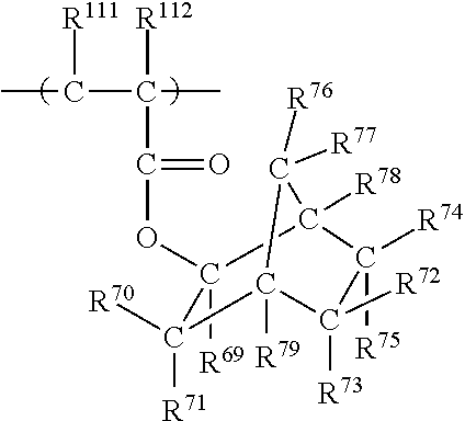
C1(OC(=O)C([R112])(C(C)[R111])C)([R69])C2([R78])C([R74])([R75])C([R73])([R72])C([R79])(C1([R71])[R70])C2([R77])[R76]
